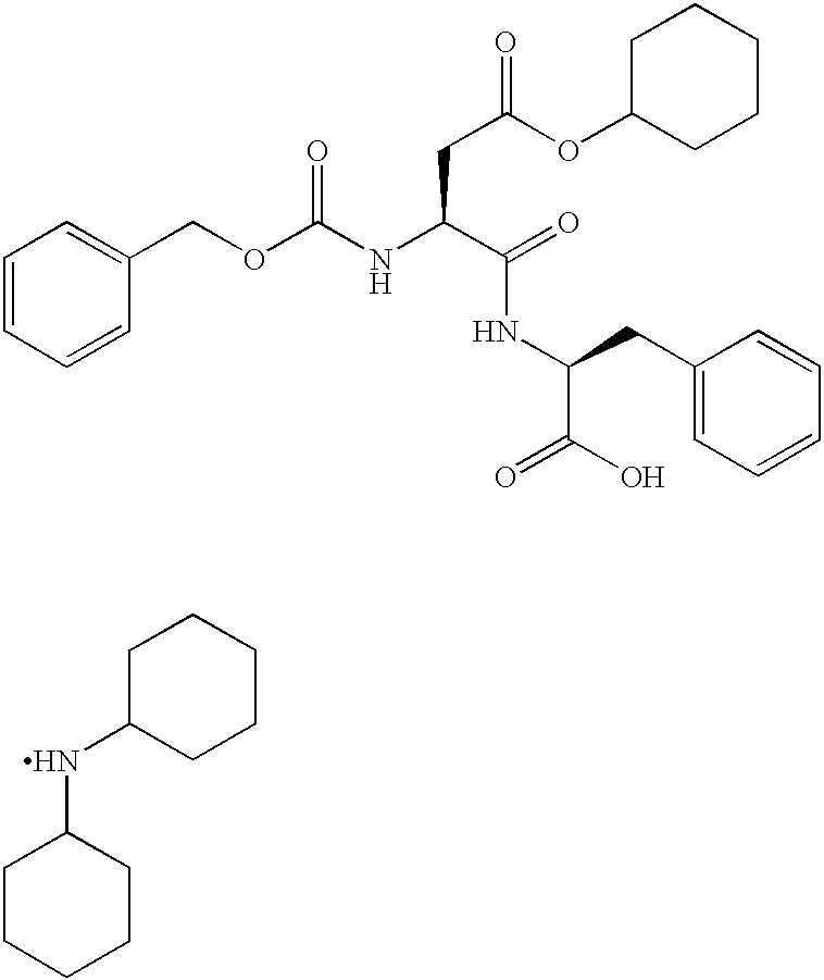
N(C(C(NC(CC1=CC=CC=C1)C(=O)O)=O)CC(OC1CCCCC1)=O)C(OCC1=CC=CC=C1)=O.C1C(NC2CCCCC2)CCCC1
